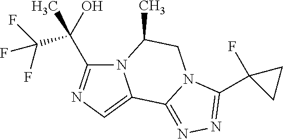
N12C(C(C(F)(F)F)(O)C)=NC=C1C1=NN=C(C3(F)CC3)N1CC2C
